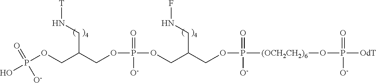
OP(OCC(COP(OCC(COP([(OCH2CH2)6]OP([OdT])(=O)[O-])(=O)[O-])CNF)(=O)[O-])CN[T])(=O)[O-]
